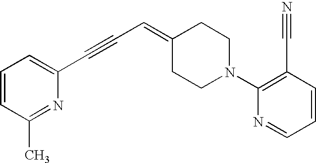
C1=CC(C)=NC(C#CC=C2CCN(C3=C(C#N)C=CC=N3)CC2)=C1
